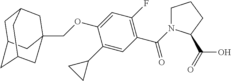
C1C2CC3CC(COC4=CC(F)=C(C(=O)N5CCCC5C(=O)O)C=C4C4CC4)(CC1C3)C2
